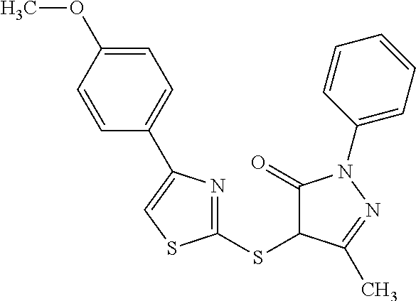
C1=CC(OC)=CC=C1C1=CSC(SC2C(=O)N(C3=CC=CC=C3)N=C2C)=N1
